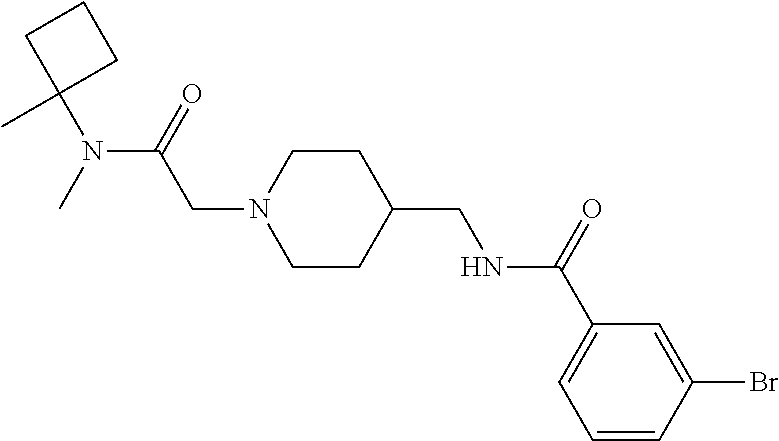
C(N1CCC(CNC(C2=CC=CC(Br)=C2)=O)CC1)C(N(C)C1(C)CCC1)=O
